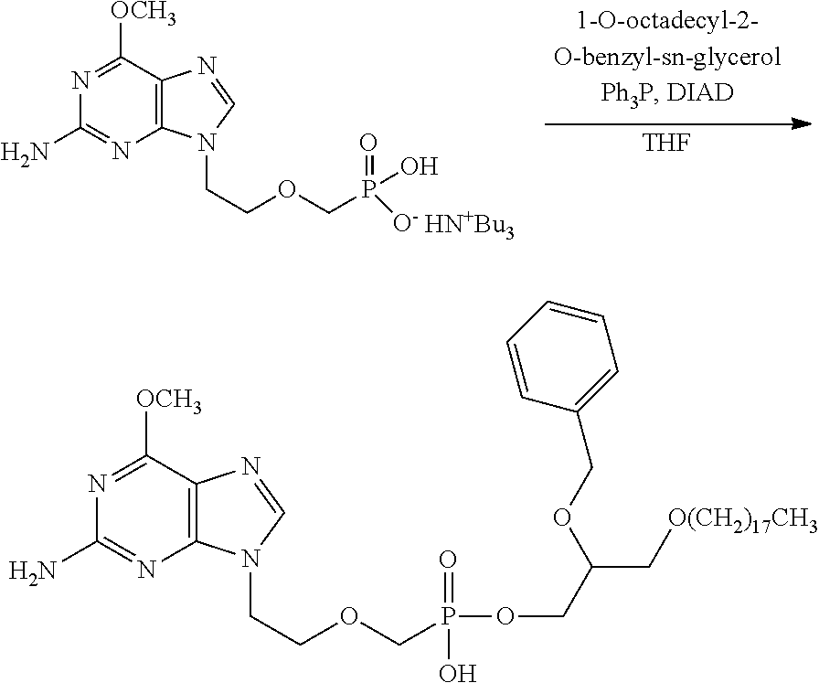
NC1=NC2=C(C([OCH3])=N1)N=CN2CCOCP(=O)(OCC(C[O(CH2)17CH3])OCC1=CC=CC=C1)O.NC1=NC2=C(C([OCH3])=N1)N=CN2CCOCP(=O)(O)[O-].[HN+Bu3].[THF]
